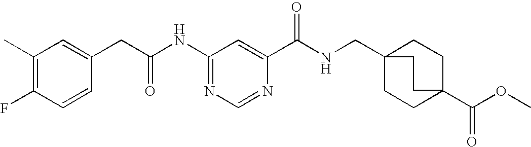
C1(NC(CC2=CC(C)=C(F)C=C2)=O)=NC=NC(C(NCC23CCC(C(OC)=O)(CC2)CC3)=O)=C1
